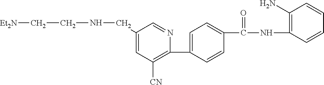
C1(C2=CC=C(C(NC3=C(N)C=CC=C3)=O)C=C2)=C([CN])C=C(CNCC[Et2N])C=N1
